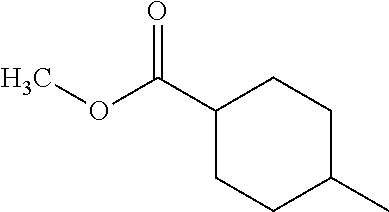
C1(C(OC)=O)CCC(C)CC1
